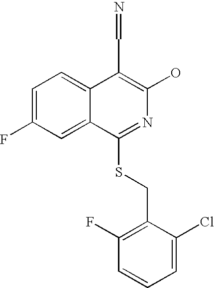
C1=C(F)C=C2C(=C1)C(C=N)=C(O)N=C2SCC1=C(F)C=CC=C1Cl
